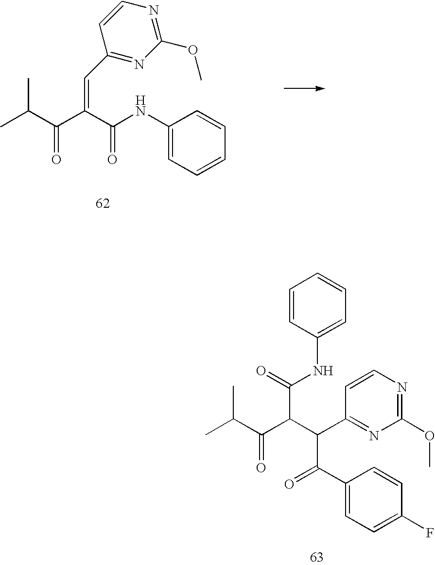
C1(NC(C(C(C(C)C)=O)=CC2=NC(OC)=NC=C2)=O)=CC=CC=C1.C1=CC(NC(=O)C(C(C(C)C)=O)C(C2=NC(OC)=NC=C2)C(C2=CC=C(F)C=C2)=O)=CC=C1
